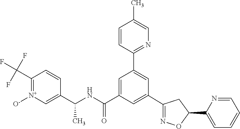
C1(C2=NOC(C3=CC=CC=N3)C2)=CC(C(NC(C2=C[N+]([O-])=C(C(F)(F)F)C=C2)C)=O)=CC(C2=NC=C(C)C=C2)=C1
